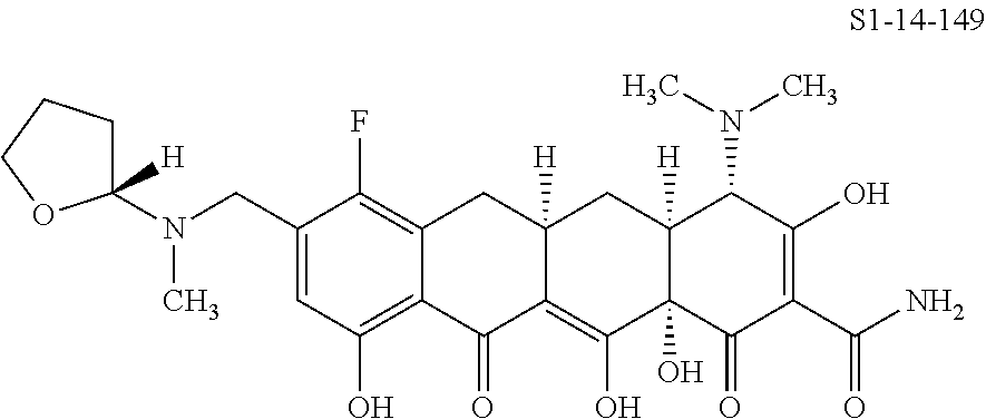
C1(CN(C2([H])CCCO2)C)=CC(O)=C2C(=C1F)CC1([H])C(=C(O)C3(O)C([H])(C1)C(N(C)C)C(O)=C(C(=O)N)C3=O)C2=O
